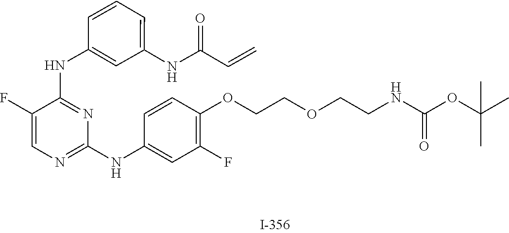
C1(F)=CN=C(NC2=CC(F)=C(OCCOCCNC(OC(C)(C)C)=O)C=C2)N=C1NC1=CC(NC(C=C)=O)=CC=C1
